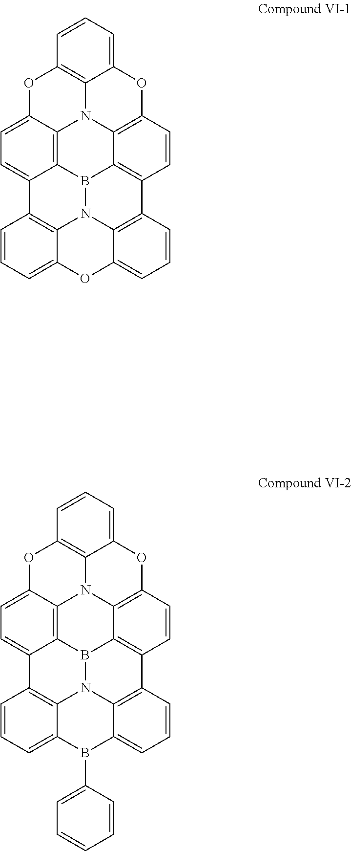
C1=CC=C2C3=C1C1=CC=C4C5=C1B1N3C3=C(C=CC=C3O2)C2=C1C1=C(C=C2)OC2=CC=CC(=C2N15)O4.C1=CC=C2C3=C1C1=CC=C4C5=C1B1N3C3=C(C=CC=C3B2C2=CC=CC=C2)C2=C1C1=C(C=C2)OC2=CC=CC(=C2N15)O4
